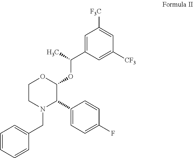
C1(CN2C(C3=CC=C(F)C=C3)C(OC(C3=CC([F3C])=CC([CF3])=C3)C)OCC2)=CC=CC=C1
